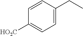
C1=CC(CC)=CC=C1[HO2C]
